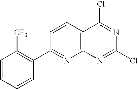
C1=CC2=C(N=C1C1=C([CF3])C=CC=C1)N=C(Cl)N=C2Cl
